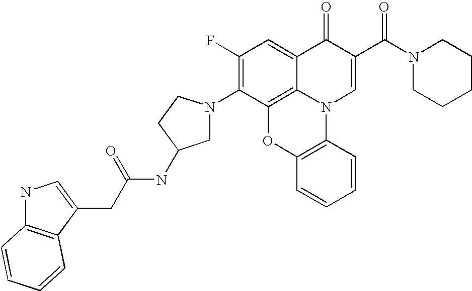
C1(F)=C(N2CC(NC(CC3=CNC4=C3C=CC=C4)=O)CC2)C2=C3C(=C1)C(=O)C(C(N1CCCCC1)=O)=CN3C1=C(O2)C=CC=C1
